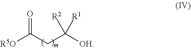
[R5O]C(CC([OH])([R2])[R1])=O
